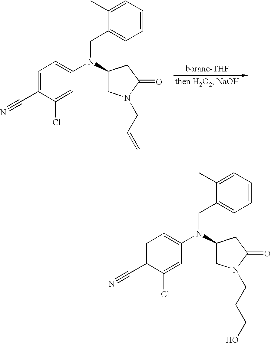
C1=C(C#N)C(Cl)=CC(N(C2CN(CC=C)C(=O)C2)CC2=CC=CC=C2C)=C1.C1=C(C#N)C(Cl)=CC(N(C2CN(CCCO)C(=O)C2)CC2=CC=CC=C2C)=C1
